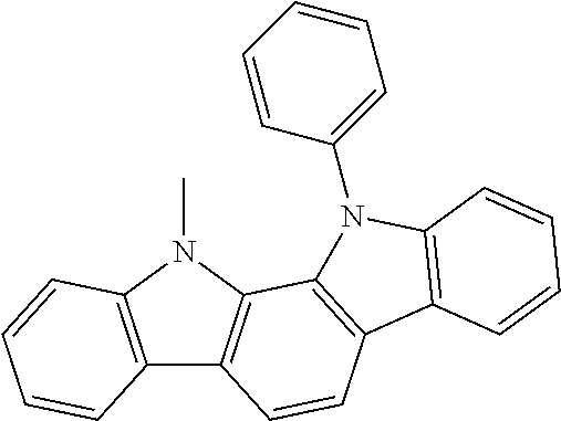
C12=C(N(C)C3=C1C=CC1=C3N(C3=CC=CC=C3)C3=C1C=CC=C3)C=CC=C2
